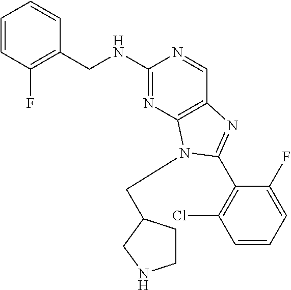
C1=CC(F)=C(CNC2=NC3=C(C=N2)N=C(C2=C(Cl)C=CC=C2F)N3CC2CCNC2)C=C1
